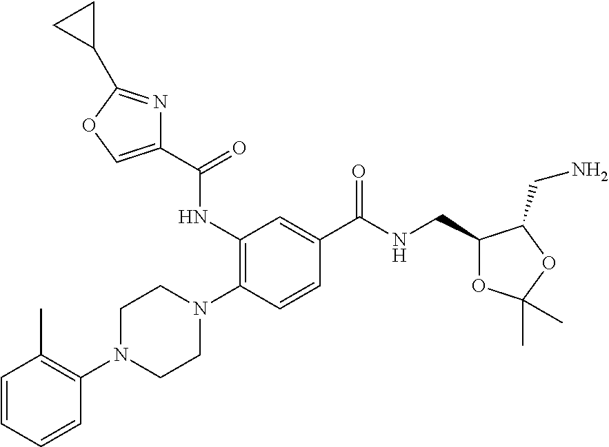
C1=CC=CC(N2CCN(C3=C(NC(C4=COC(C5CC5)=N4)=O)C=C(C(NCC4OC(C)(C)OC4CN)=O)C=C3)CC2)=C1C
